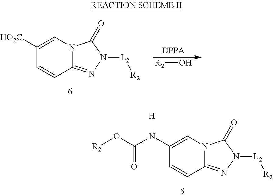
C1(N(C(O[R2])=O)[H])=CN2C(=NN([L2][R2])C2=O)C=C1.[DPPA].[R2]O.C1([HO2C])=CN2C(=NN([L2][R2])C2=O)C=C1
